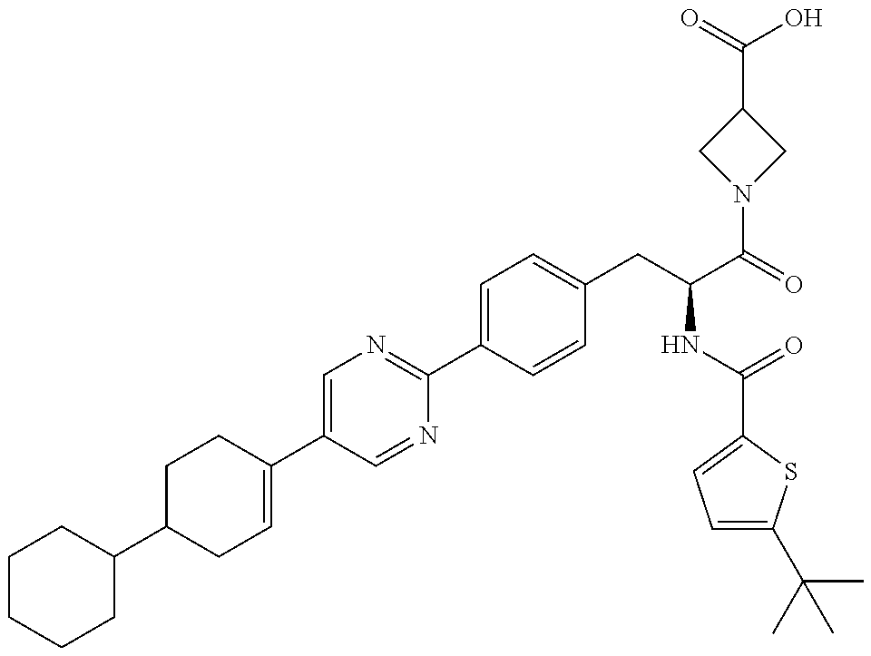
C1(C2CC=C(C3=CN=C(C4=CC=C(CC(NC(=O)C5=CC=C(C(C)(C)C)S5)C(N5CC(C(O)=O)C5)=O)C=C4)N=C3)CC2)CCCCC1
